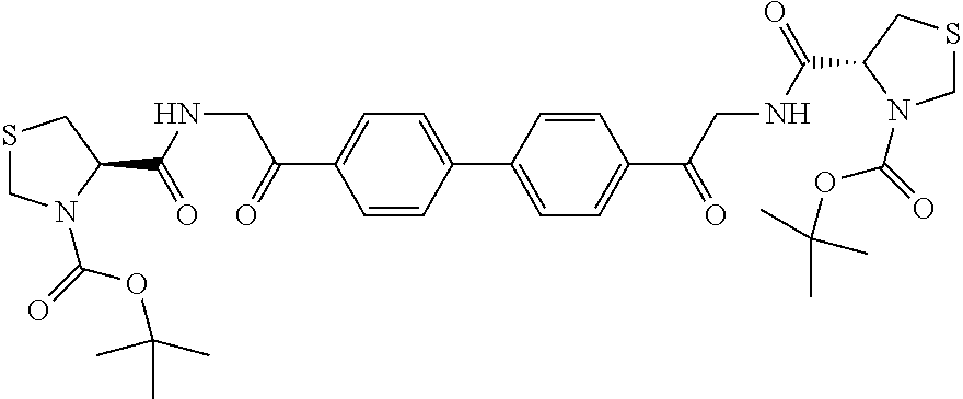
C1(C(CNC(C2CSCN2C(=O)OC(C)(C)C)=O)=O)=CC=C(C2=CC=C(C(CNC(C3N(C(=O)OC(C)(C)C)CSC3)=O)=O)C=C2)C=C1
